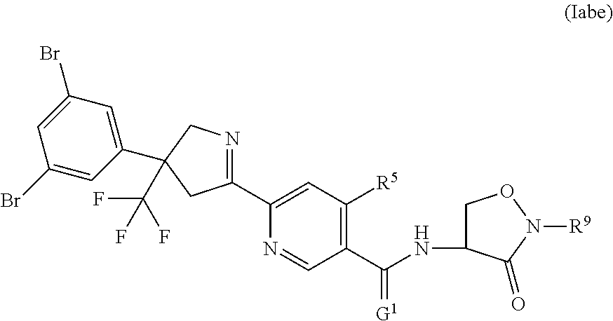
C1(C2=CC([R5])=C(C(NC3CON([R9])C3=O)=[G1])C=N2)=NCC(C(F)(F)F)(C2=CC(Br)=CC(Br)=C2)C1
